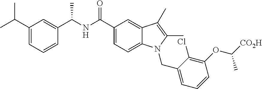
C(NC(C1=CC=C2C(=C1)C(C)=C(C)N2CC1=CC=CC(OC([CO2H])C)=C1Cl)=O)(C1=CC(C(C)C)=CC=C1)C
